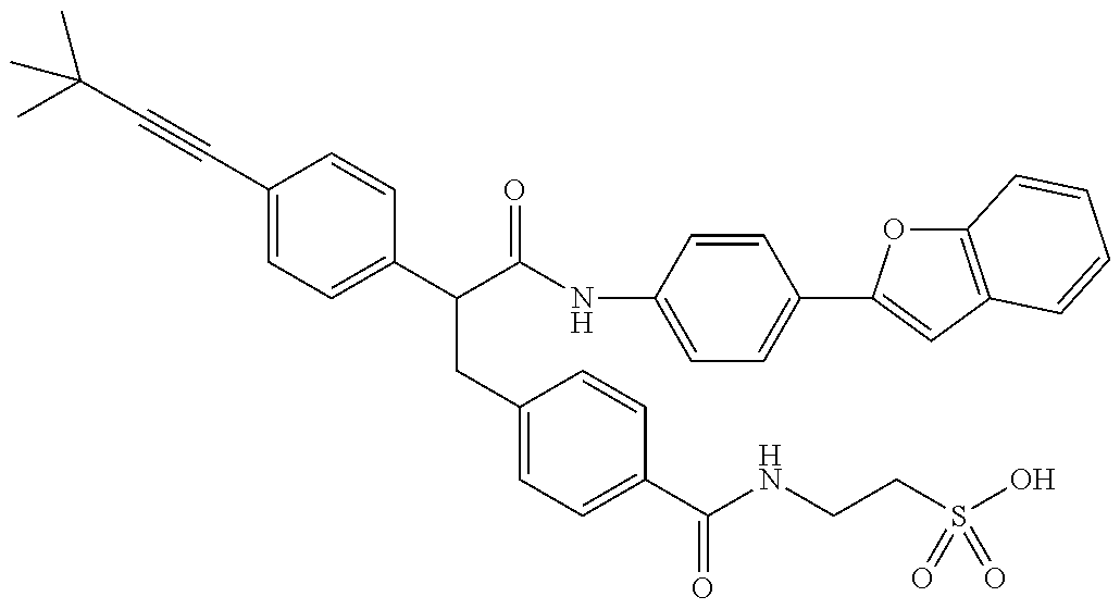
C(C1=CC=C(C(C(NC2=CC=C(C3=CC4=C(O3)C=CC=C4)C=C2)=O)CC2=CC=C(C(=O)NCCS(=O)(=O)O)C=C2)C=C1)#CC(C)(C)C
